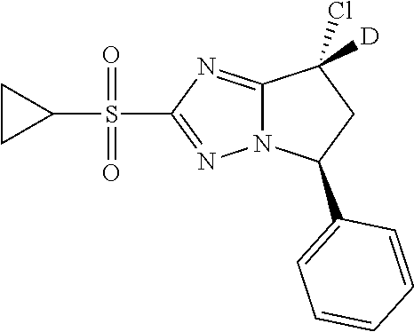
C1CC1S(=O)(=O)C1=NN2C(=N1)C(Cl)([D])CC2C1=CC=CC=C1
